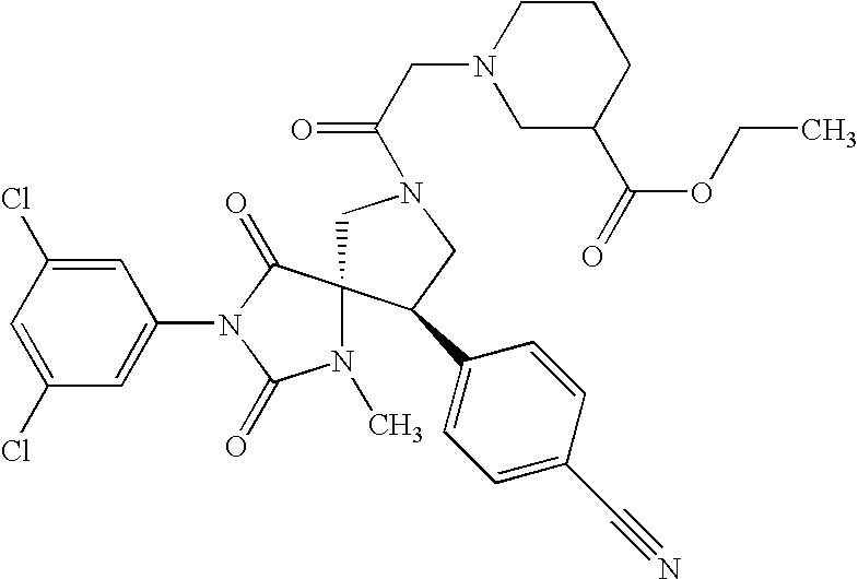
C1(Cl)=CC(Cl)=CC(N2C(=O)N(C)C3(C2=O)CN(C(CN2CC(C(=O)OCC)CCC2)=O)CC3C2=CC=C(C#N)C=C2)=C1
